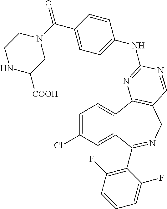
C1=C(Cl)C=C2C(=C1)C1=C(CN=C2C2=C(F)C=CC=C2F)C=NC(NC2=CC=C(C(=O)N3CC([COOH])NCC3)C=C2)=N1
